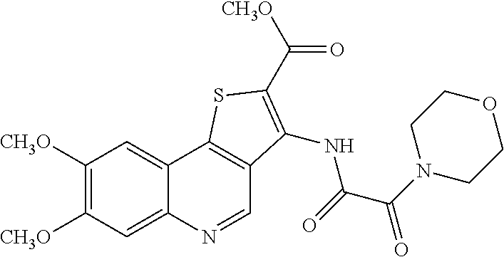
C1([CH3O])=C([CH3O])C=C2C(=C1)C1=C(C=N2)C(NC(C(N2CCOCC2)=O)=O)=C(C([CH3O])=O)S1
